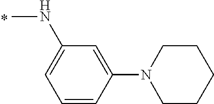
CNC1=CC=CC(N2CCCCC2)=C1
